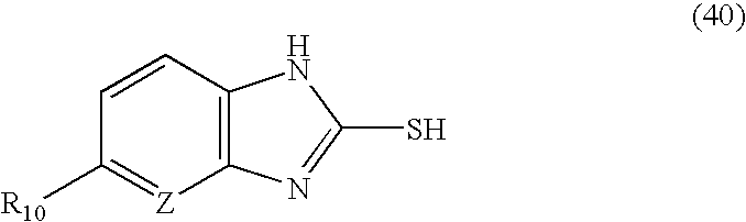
C12=C(C=CC([R10])=[Z]1)NC(S)=N2
